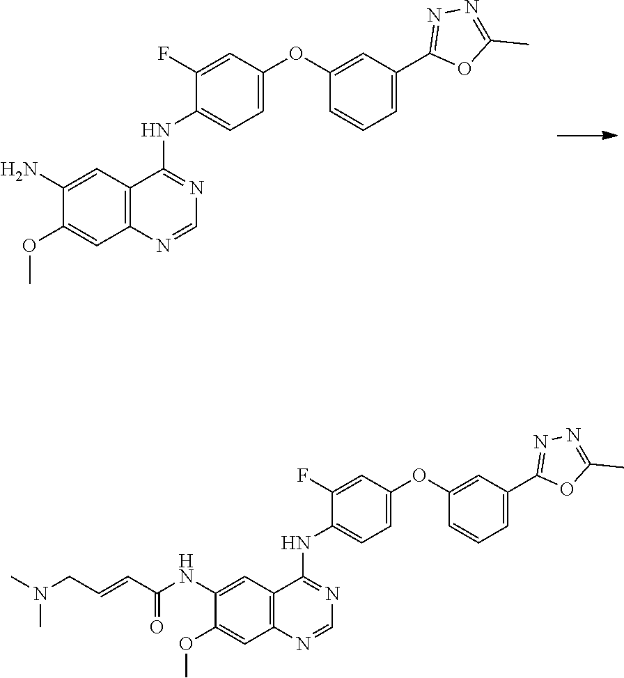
C1(OC2=CC=C(NC3=NC=NC4=C3C=C(N)C(OC)=C4)C(F)=C2)=CC(C2=NN=C(C)O2)=CC=C1.C1(OC2=CC=C(NC3=NC=NC4=C3C=C(NC(C=CCN(C)C)=O)C(OC)=C4)C(F)=C2)=CC(C2=NN=C(C)O2)=CC=C1
